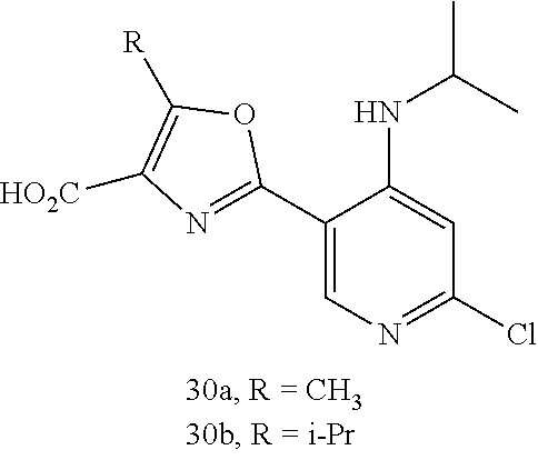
C1(C2=NC([HO2C])=C([R])O2)=CN=C(Cl)C=C1NC(C)C
